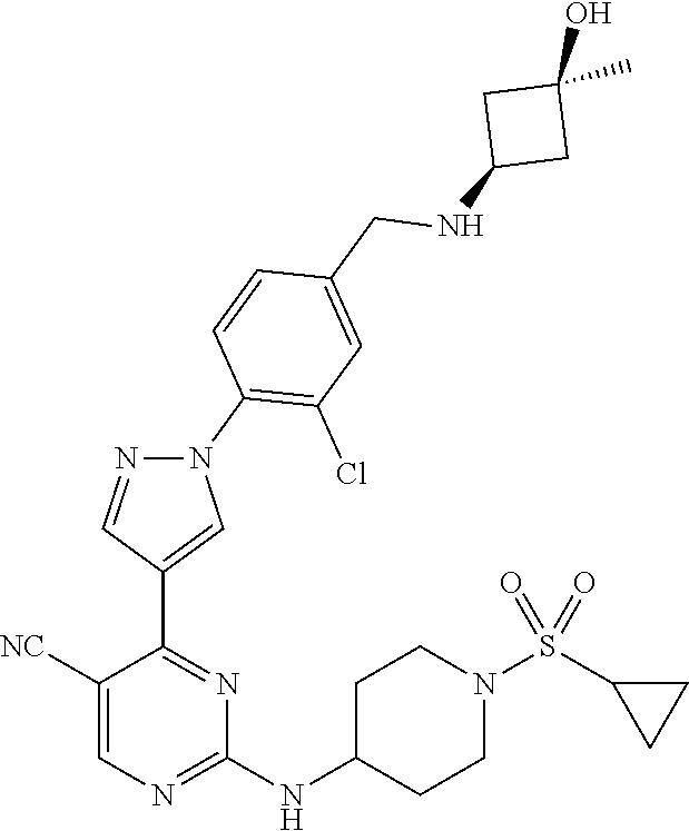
C1([NC])=CN=C(NC2CCN(S(C3CC3)(=O)=O)CC2)N=C1C1=CN(C2=C(Cl)C=C(CNC3CC(C)(O)C3)C=C2)N=C1
